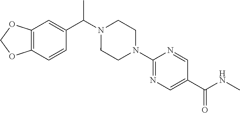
C12=C(C=CC(C(N3CCN(C4=NC=C(C(NC)=O)C=N4)CC3)C)=C1)OCO2
